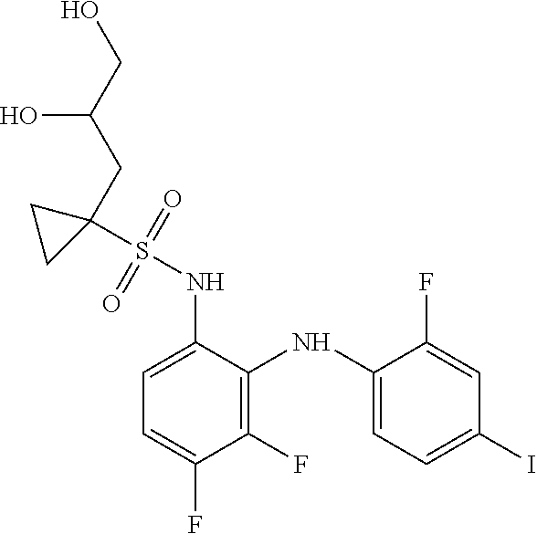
C1=C(NS(C2(CC(O)CO)CC2)(=O)=O)C(NC2=CC=C(I)C=C2F)=C(F)C(F)=C1
